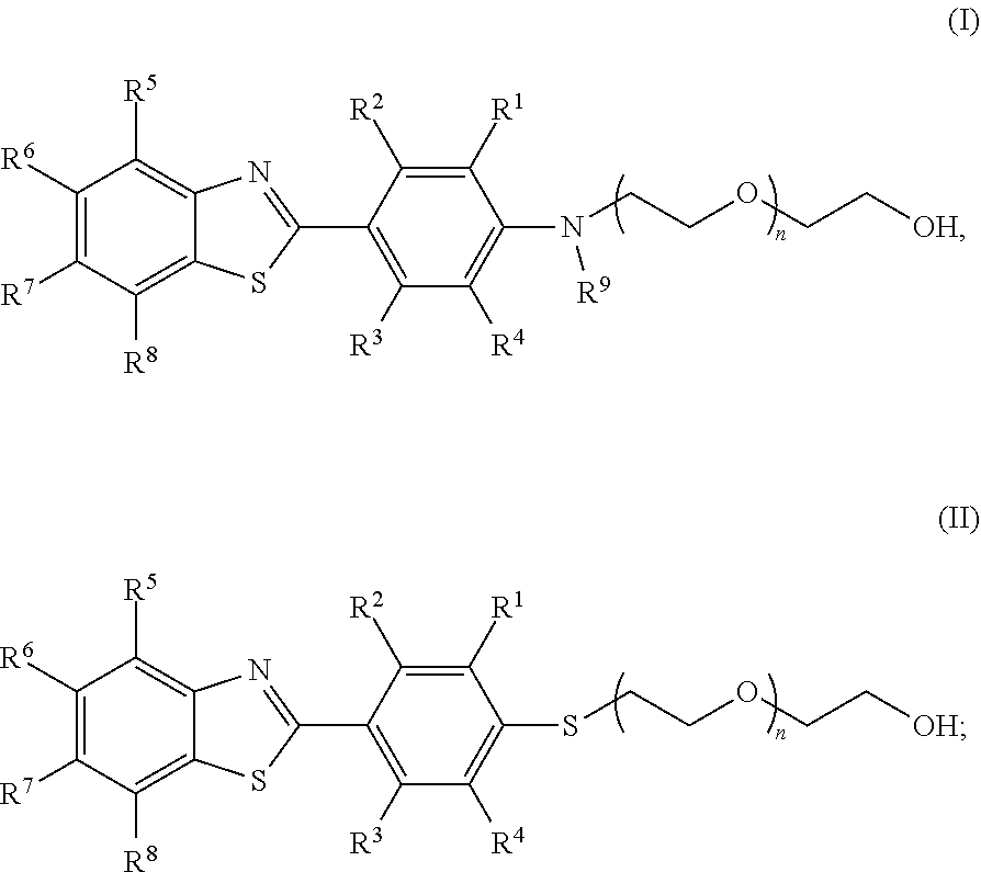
C1([R5])=C2C(=C([R8])C([R7])=C1[R6])SC(C1=C([R3])C([R4])=C(N([R9])CCOCC[OH])C([R1])=C1[R2])=N2.C1([R5])=C2C(=C([R8])C([R7])=C1[R6])SC(C1=C([R3])C([R4])=C(SCCOCC[OH])C([R1])=C1[R2])=N2
